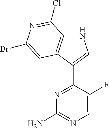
N1=C(C2=CNC3=C2C=C(Br)N=C3Cl)C(F)=CN=C1N
